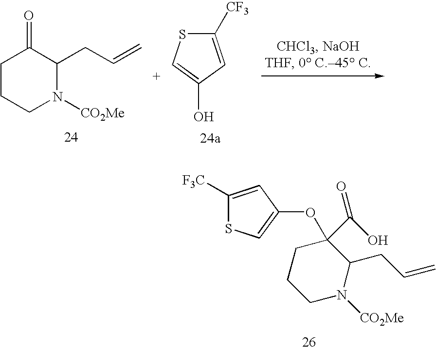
C1CCN([CO2Me])C(CC=C)C1=O.C1([CF3])=CC(O)=CS1.C1CCN([CO2Me])C(CC=C)C1(C(=O)O)OC1=CSC([F3C])=C1
